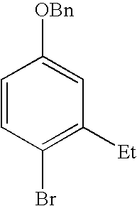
C1=CC(Br)=C([Et])C=C1[OBn]
